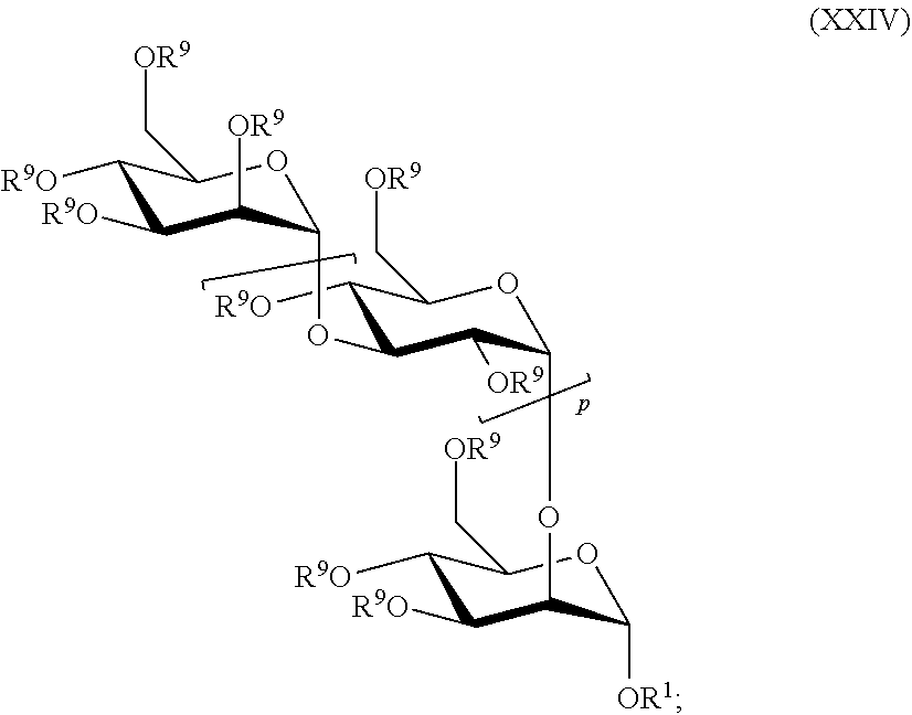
C1(OC2C([OR9])C([R9O])C([R9O])C(C[OR9])O2)C([OR9])C(OC2C([R9O])C([R9O])C(C[OR9])OC2[OR1])OC(C[OR9])C1[R9O]
